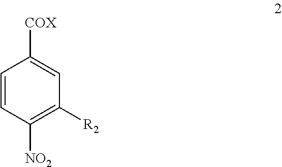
C1=CC([COX])=CC([R2])=C1[NO2]
